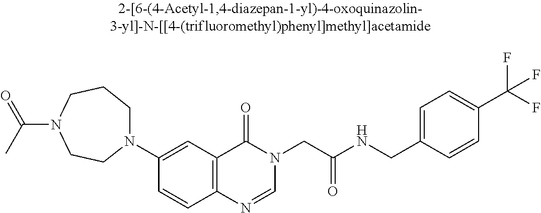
N1(C2=CC3=C(C=C2)N=CN(CC(NCC2=CC=C(C(F)(F)F)C=C2)=O)C3=O)CCCN(C(C)=O)CC1
